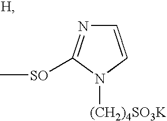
C1=CN([(CH2)4SO3K])C([SO]C)=N1
